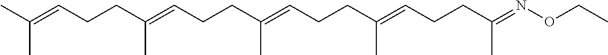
CC(=CCCC(=CCCC(=CCCC(=CCCC(=NOCC)C)C)C)C)C
